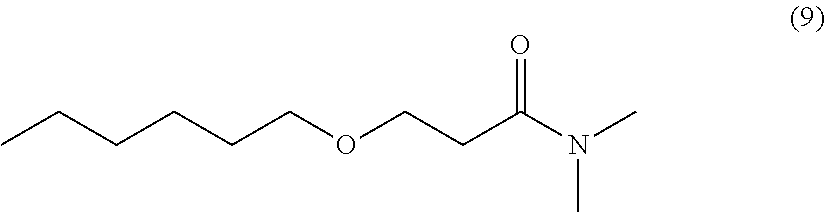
CCCCCCOCCC(N(C)C)=O
